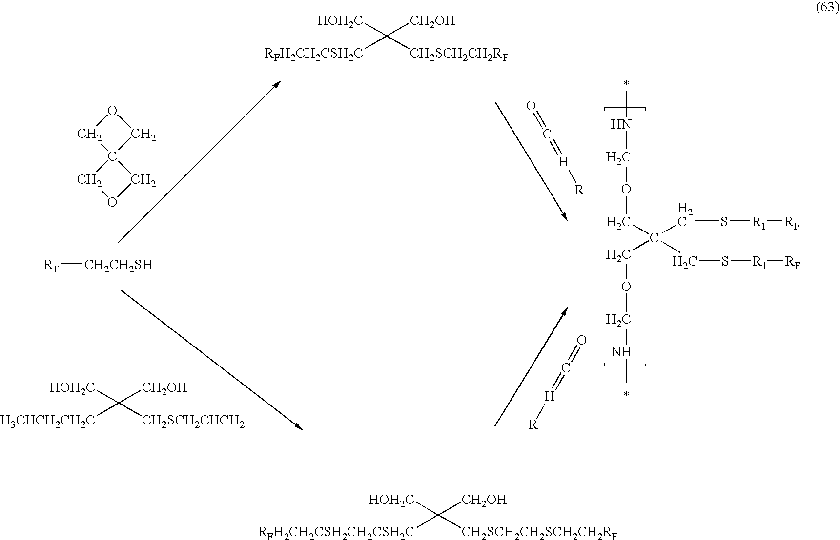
CNCOCC(CS[R1][RF])(COCNC)CS[R1][RF].[RFH2CH2CSH2C]C([CH2SCH2CH2RF])([CH2OH])[HOH2C].C1C2(CO1)COC2.[RF][CH2CH2SH].[H3CHCH2CH2C]C([CH2SCH2CHCH2])([CH2OH])[HOH2C].[R][H]=C=O.O=C=[H][R].[RFH2CH2CSH2CH2CSH2C]C([CH2SCH2CH2SCH2CH2RF])([CH2OH])[HOH2C]
